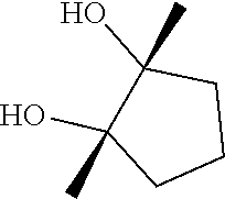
OC1(C)C(O)(C)CCC1
